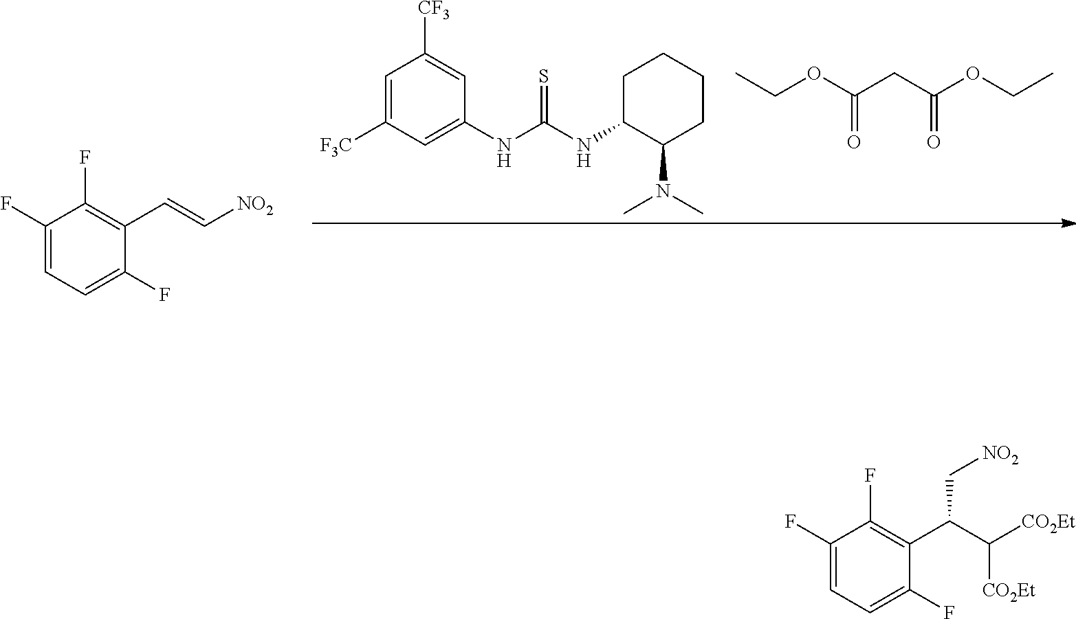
C1=C([F3C])C=C(NC(NC2C(N(C)C)CCCC2)=S)C=C1[CF3].CCOC(CC(OCC)=O)=O.C1(F)=CC=C(F)C(C=C[NO2])=C1F.C1(F)=CC=C(F)C(C(C([CO2Et])[CO2Et])C[NO2])=C1F
